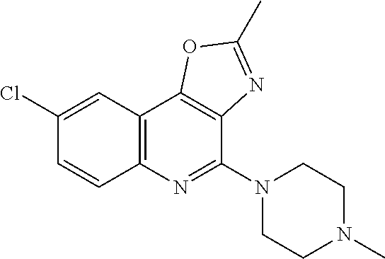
C12=C(C3=C(C(N4CCN(C)CC4)=N1)N=C(C)O3)C=C(Cl)C=C2
